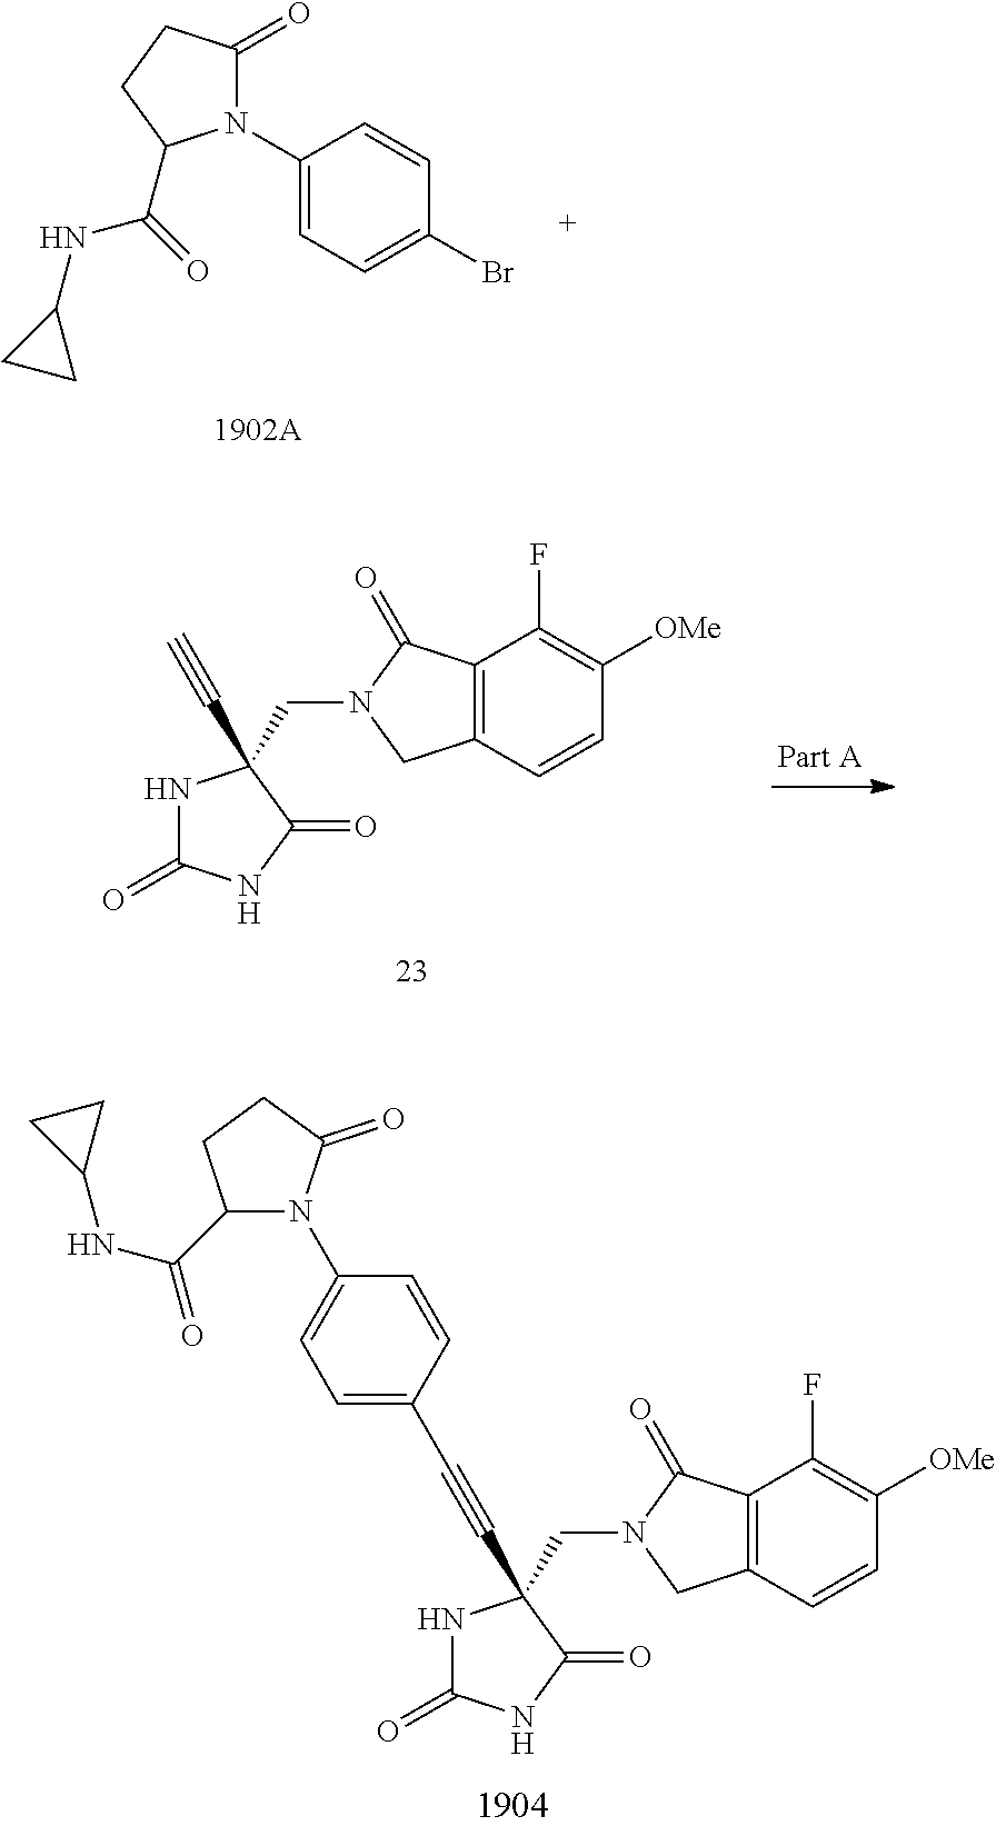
N1C(=O)NC(=O)C1(C#C)CN1C(=O)C2=C(C=CC([OMe])=C2F)C1.C1(N2C(=O)CCC2C(NC2CC2)=O)=CC=C(Br)C=C1.N1C(=O)NC(=O)C1(C#CC1=CC=C(N2C(=O)CCC2C(NC2CC2)=O)C=C1)CN1C(=O)C2=C(C=CC([OMe])=C2F)C1
